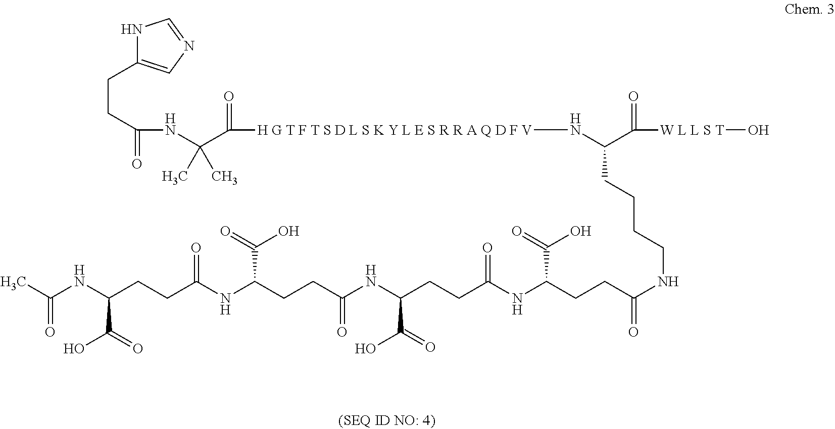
N1C(CCC(=O)NC(C(=O)[H G T F T S D L S K Y L E S R R A Q D F V]NC(CCCCNC(CCC(NC(CCC(NC(CCC(NC(CCC(NC(C)=O)C(O)=O)=O)C(=O)O)=O)C(=O)O)=O)C(=O)O)=O)C(=O)[W L L S T]O)(C)C)=CN=C1
